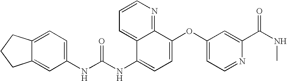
C12=CC(NC(NC3=CC=C(OC4=CC=NC(C(NC)=O)=C4)C4=NC=CC=C34)=O)=CC=C1CCC2
